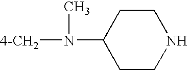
C1CC(N(C)[4-CH2])CCN1
